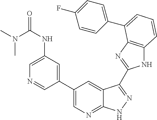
C1(C2=CN=C3C(=C2)C(C2=NC4=C(N2)C=CC=C4C2=CC=C(F)C=C2)=NN3)=CC(NC(N(C)C)=O)=CN=C1
